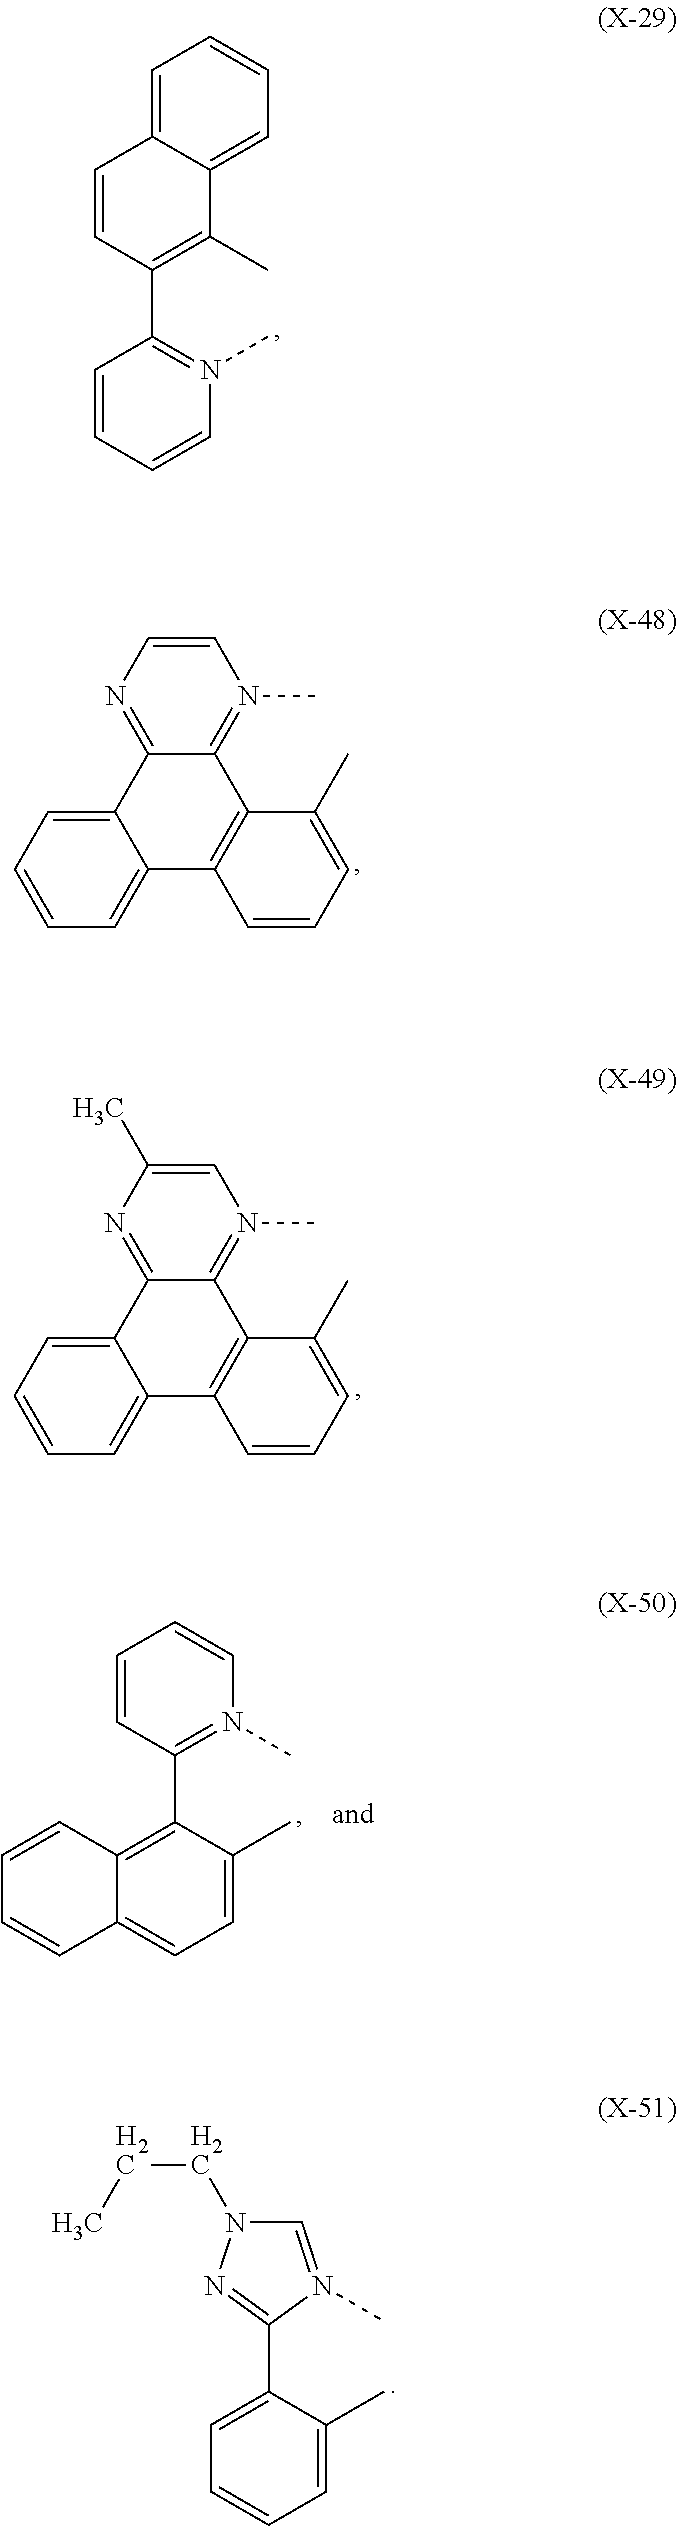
N1=C2C(=N(C)C=C1)C1=C(C3=CC=CC=C23)C=CC=C1C.C1(C2=N(C)C=CC=C2)=C(C)C2=CC=CC=C2C=C1.N1=C2C(=N(C)C=C1C)C1=C(C3=CC=CC=C23)C=CC=C1C.C1(C2=C3C(=CC=C2C)C=CC=C3)=N(C)C=CC=C1.C1(C2=CC=CC=C2C)=NN(CCC)C=N1C
